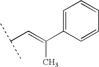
C1=C(C(=CC(C)C)C)C=CC=C1
